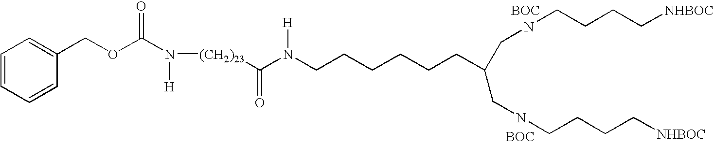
N([(CH2)23]C(N([H])CCCCCCC(CNCCCC[NHBOC])CNCCCC[NHBOC])=O)(C(OCC1=CC=CC=C1)=O)[H].[BOC].[BOC]
